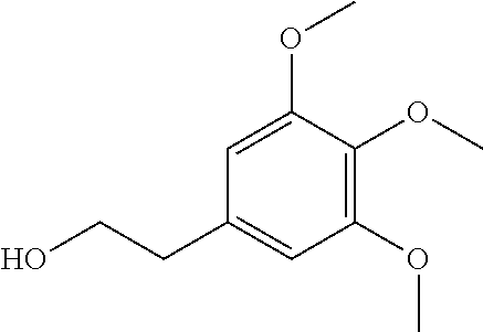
C1(OC)=CC(CCO)=CC(OC)=C1OC
